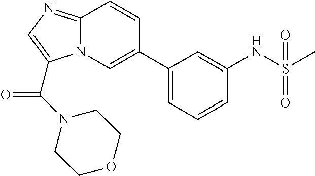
C12=NC=C(C(N3CCOCC3)=O)N1C=C(C1=CC=CC(NS(C)(=O)=O)=C1)C=C2
